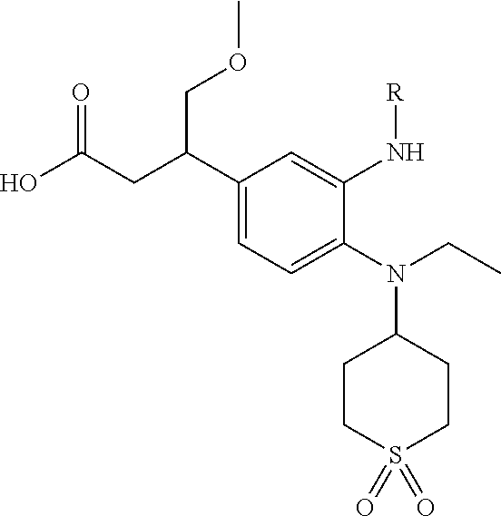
C1(N(C2CCS(=O)(=O)CC2)CC)=CC=C(C(CC(O)=O)COC)C=C1N[R]
